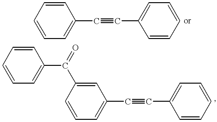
C1=C(C#CC2=CC=CC=C2)C=CC=C1.C1=C(C#CC2=CC=CC=C2)C=C(C(C2=CC=CC=C2)=O)C=C1
